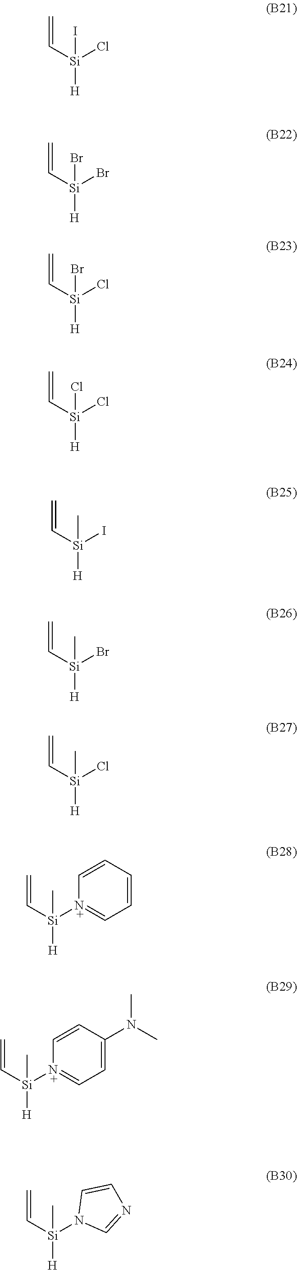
I[Si]([H])(Cl)C=C.Br[Si]([H])(Br)C=C.Br[Si]([H])(Cl)C=C.Cl[Si]([H])(Cl)C=C.C[Si]([H])(I)C=C.C[Si]([H])(Br)C=C.C[Si]([H])(Cl)C=C.C[Si]([H])([N+]1=CC=CC=C1)C=C.C[Si]([H])([N+]1=CC=C(N(C)C)C=C1)C=C.C[Si]([H])(N1C=NC=C1)C=C
